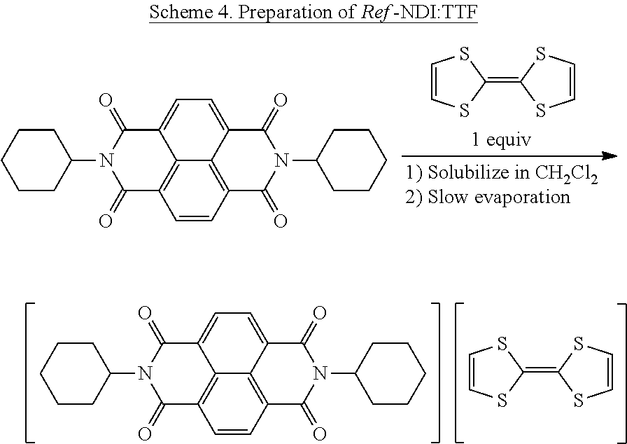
C1=CC2=C3C4=C1C(=O)N(C1CCCCC1)C(=O)C4=CC=C3C(=O)N(C1CCCCC1)C2=O.C1=CSC(=C2SC=CS2)S1.C1=CSC(=C2SC=CS2)S1.C1=CC2=C3C4=C1C(=O)N(C1CCCCC1)C(=O)C4=CC=C3C(=O)N(C1CCCCC1)C2=O
